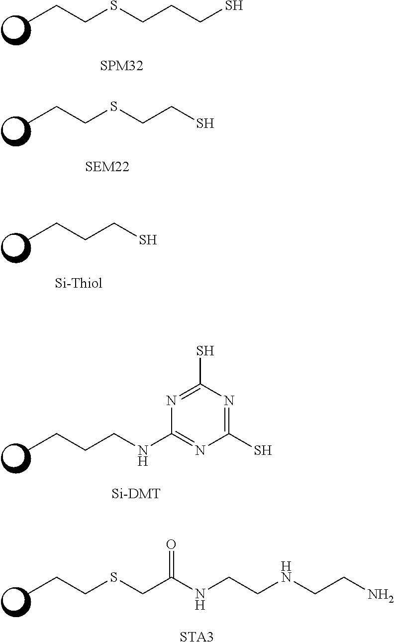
CCCSCCCS.[SPM32].CCCSCCS.[SEM22].CCCCS.[Si-Thiol].CCCCNC1=NC(S)=NC(S)=N1.[Si-DMT].CCCSCC(NCCNCCN)=O.[STA3]
